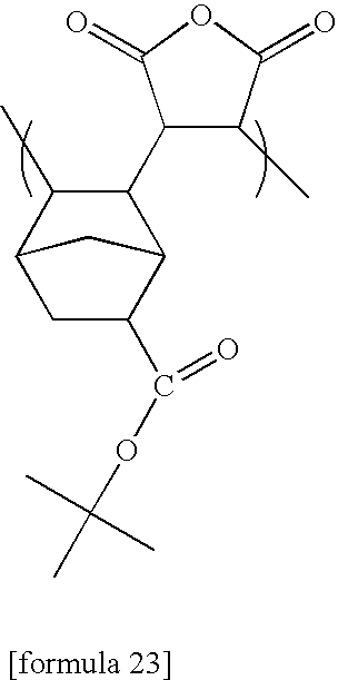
C1C(C(OC(C)(C)C)=O)C2C(C3C(C)C(=O)OC3=O)C(C)C1C2
